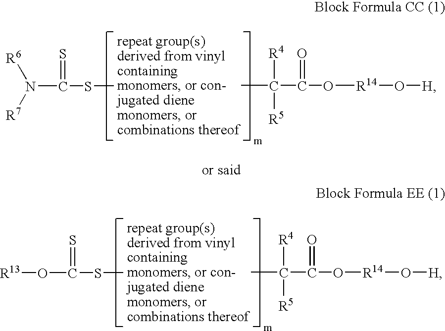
N(C(SC)=S)([R7])[R6].CC(C(O[R14]O[H])=O)([R4])[R5].O(C(SC)=S)[R13].CC(C(O[R14]O[H])=O)([R4])[R5]
